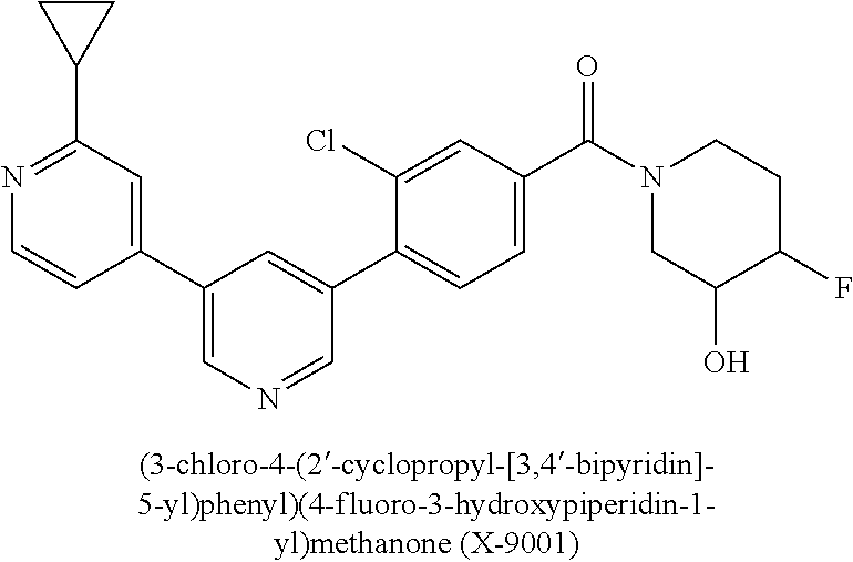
C1(C2=CN=CC(C3=CC=C(C(=O)N4CC(O)C(F)CC4)C=C3Cl)=C2)=CC(C2CC2)=NC=C1
